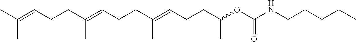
CC(=CCCC(=CCCC(=CCCC(OC(NCCCCC)=O)C)C)C)C
